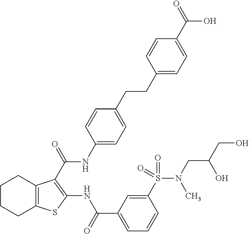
C1CCC2=C(C1)C(C(=O)NC1=CC=C(CCC3=CC=C(C(=O)O)C=C3)C=C1)=C(NC(C1=CC=CC(S(=O)(=O)N(C)CC(CO)O)=C1)=O)S2
